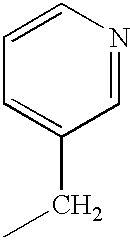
C1=NC=CC=C1CC
